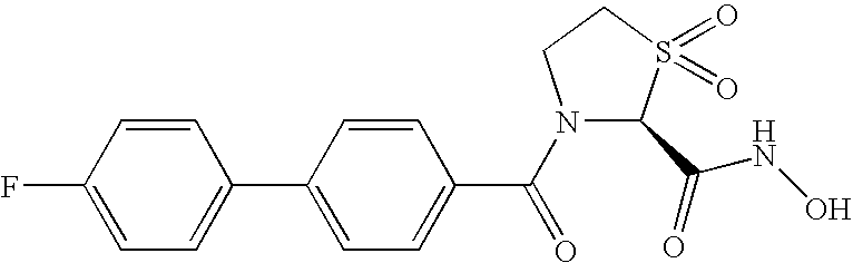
C1(F)=CC=C(C2=CC=C(C(=O)N3C(C(NO)=O)S(=O)(=O)CC3)C=C2)C=C1
